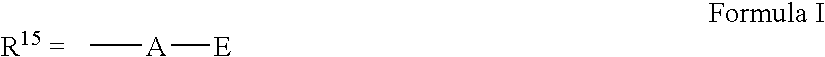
C[A][E]
